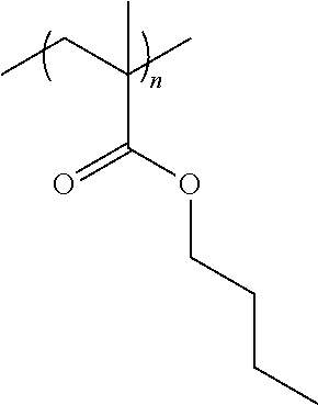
CCC(C)(C(=O)OCCCC)C
